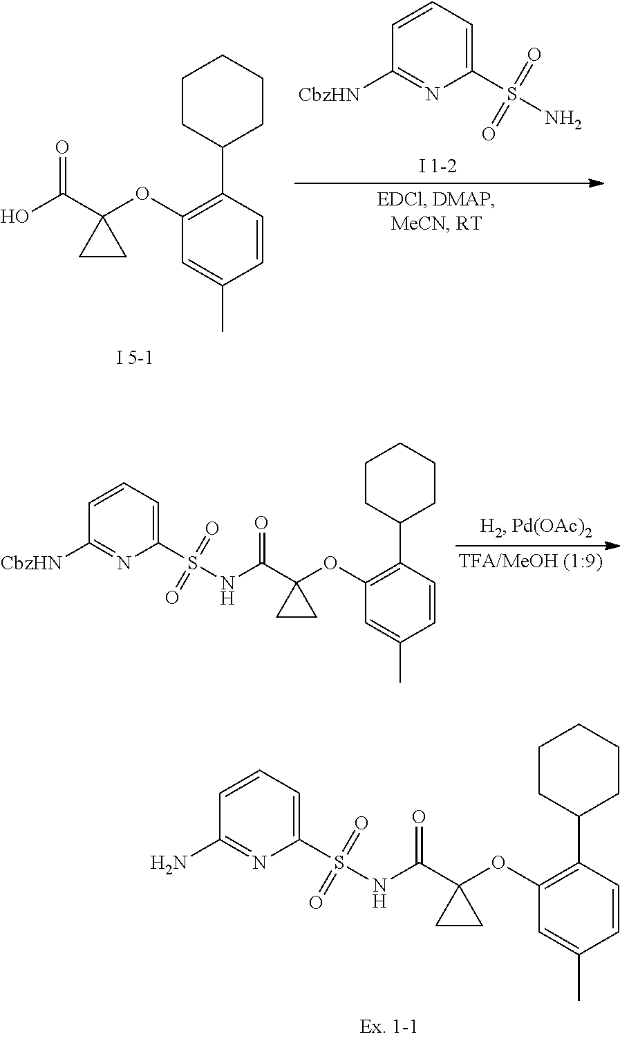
C1(OC2(C(NS(C3=CC=CC(N)=N3)(=O)=O)=O)CC2)=C(C2CCCCC2)C=CC(C)=C1.C1=CC([CbzHN])=NC(S(N)(=O)=O)=C1.C1(OC2(C(O)=O)CC2)=C(C2CCCCC2)C=CC(C)=C1.C1(OC2(C(NS(C3=CC=CC([CbzHN])=N3)(=O)=O)=O)CC2)=C(C2CCCCC2)C=CC(C)=C1
